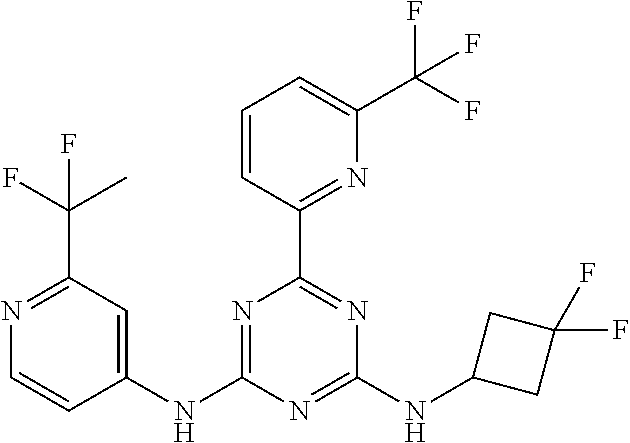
N1=C(NC2=CC(C(C)(F)F)=NC=C2)N=C(NC2CC(F)(F)C2)N=C1C1=NC(C(F)(F)F)=CC=C1
